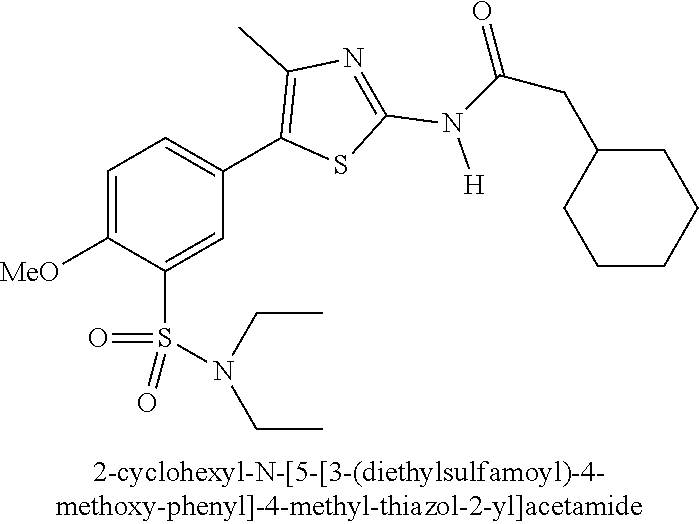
C1=C([MeO])C(S(N(CC)CC)(=O)=O)=CC(C2=C(C)N=C(N(C(CC3CCCCC3)=O)[H])S2)=C1
